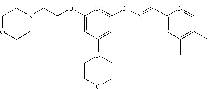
C(OC1=CC(N2CCOCC2)=CC(NN=CC2=CC(C)=C(C)C=N2)=N1)CN1CCOCC1
